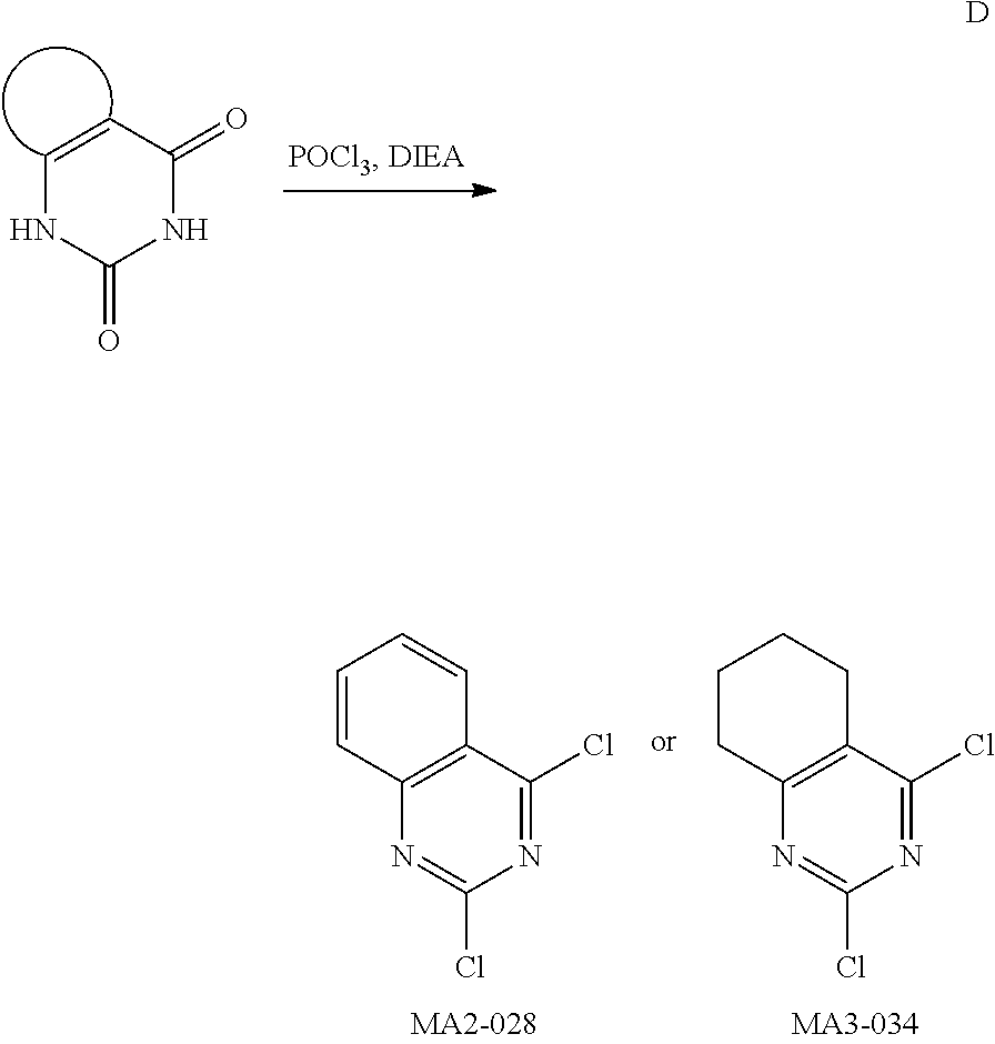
C12=C(C(Cl)=NC(Cl)=N1)C=CC=C2.C12=C(C(Cl)=NC(Cl)=N1)CCCC2.C1=CC(=O)NC(=O)N1.[D]
